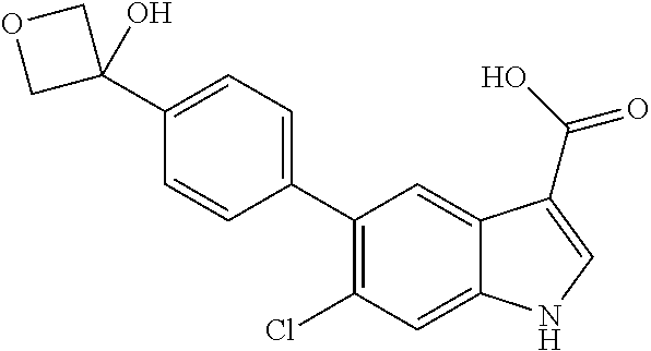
C1(C2=CC=C(C3(O)COC3)C=C2)=C(Cl)C=C2C(=C1)C(C(O)=O)=CN2
